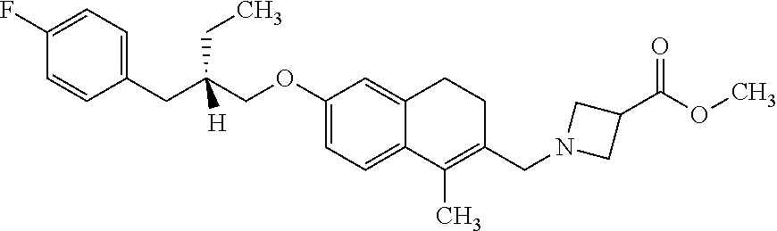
C1=C(F)C=CC(CC(COC2=CC=C3C(=C2)CCC(CN2CC(C(OC)=O)C2)=C3C)([H])CC)=C1
